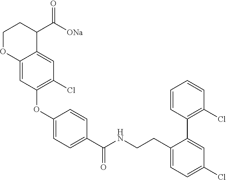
C1(OC2=C(Cl)C=C3C(=C2)OCCC3C([ONa])=O)=CC=C(C(NCCC2=CC=C(Cl)C=C2C2=C(Cl)C=CC=C2)=O)C=C1
